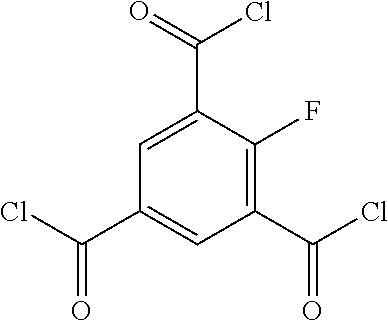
C1(C(Cl)=O)=C(F)C(C(=O)Cl)=CC(C(Cl)=O)=C1
